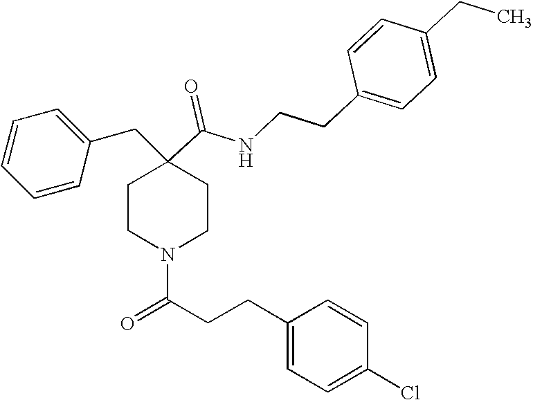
C1=CC=CC(CC2(C(=O)NCCC3=CC=C(CC)C=C3)CCN(C(CCC3=CC=C(Cl)C=C3)=O)CC2)=C1
